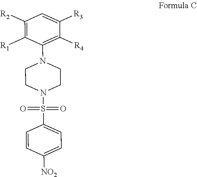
C1([R2])=C([R1])C(N2CCN(S(=O)(=O)C3=CC=C([NO2])C=C3)CC2)=C([R4])C([R3])=C1
